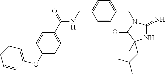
N1C(=N)N(CC2=CC=C(CNC(=O)C3=CC=C(OC4=CC=CC=C4)C=C3)C=C2)C(=O)C1(C)CC(C)C
